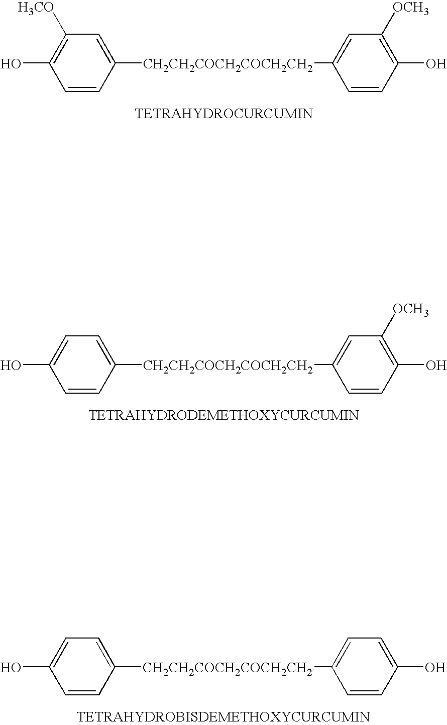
C1=C(O)C=CC([CH2CH2COCH2COCH2CH2]C2=CC=C(O)C=C2)=C1.C1([H3CO])=C(O)C=CC([CH2CH2COCH2COCH2CH2]C2=CC([OCH3])=C(O)C=C2)=C1.C1=C(O)C=CC([CH2CH2COCH2COCH2CH2]C2=CC([OCH3])=C(O)C=C2)=C1
